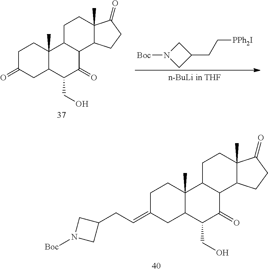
C1C(=O)CC2C(C)(C1)C1C(C(=O)C2CO)C2C(C)(CC1)C(=O)CC2.C1N([Boc])CC1CC[PPh2I].C1C(=CCC2CN([Boc])C2)CC2C(C)(C1)C1C(C(=O)C2CO)C2C(C)(CC1)C(=O)CC2
